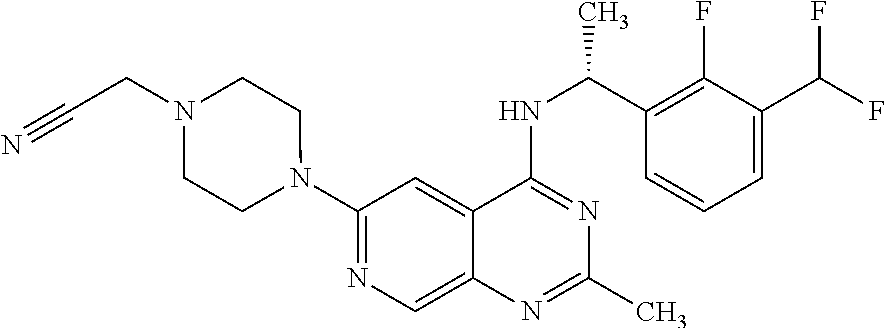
N1(C2=NC=C3C(=C2)C(NC(C2=C(F)C(C(F)F)=CC=C2)C)=NC(C)=N3)CCN(CC#N)CC1
